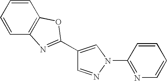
C1=NN(C2=NC=CC=C2)C=C1C1=NC2=C(C=CC=C2)O1
